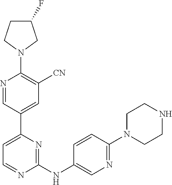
C1(F)CCN(C2=C([CN])C=C(C3=CC=NC(NC4=CN=C(N5CCNCC5)C=C4)=N3)C=N2)C1
